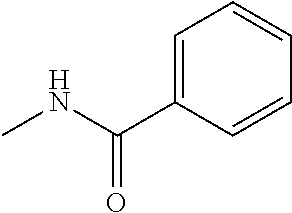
C1=C(C(NC)=O)C=CC=C1
